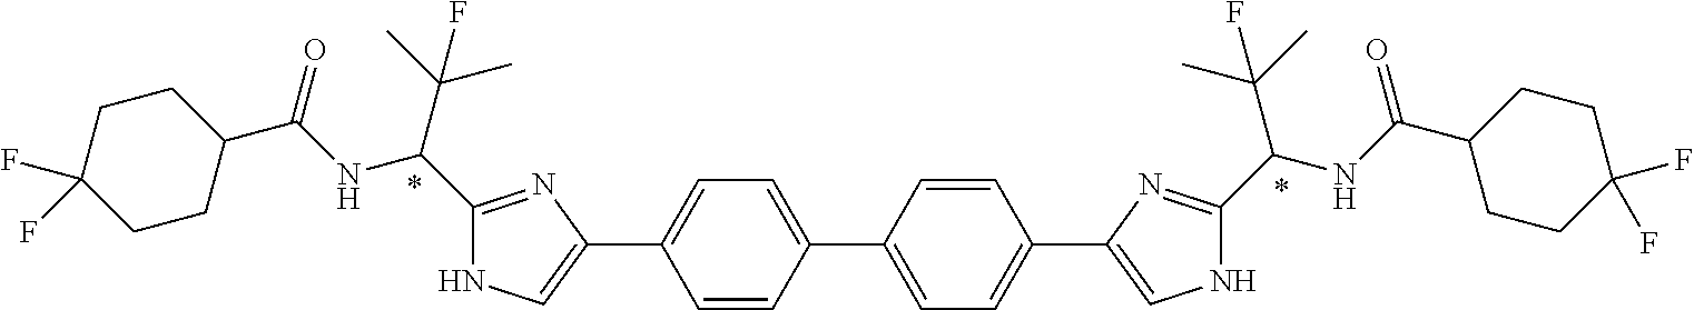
C1=CC(C2=CC=C(C3=CNC(C(NC(C4CCC(F)(F)CC4)=O)C(C)(C)F)=N3)C=C2)=CC=C1C1=CNC(C(C(C)(C)F)NC(C2CCC(F)(F)CC2)=O)=N1
